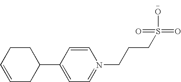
C1=CCCC(C2=CC=N(CCCS(=O)(O)=O)C=C2)C1
